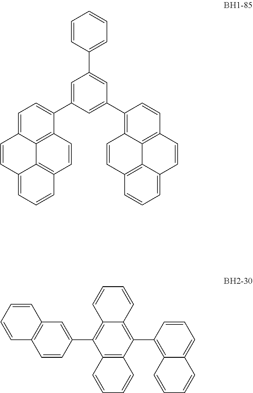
C1=CC2=CC=CC3=C2C2=C(C=C3)C(C3=CC(C4=CC=CC=C4)=CC(C4=C5C6=C(C=C4)C=CC4=CC=CC(=C64)C=C5)=C3)=CC=C12.C1=CC2=C(C3=C4C(=CC=C3)C=CC=C4)C3=C(C(C4=CC5=C(C=C4)C=CC=C5)=C2C=C1)C=CC=C3
